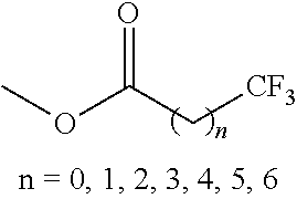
O(C(C[CF3])=O)C
